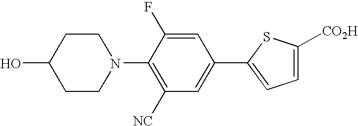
C1(N2CCC(O)CC2)=C([NC])C=C(C2=CC=C([CO2H])S2)C=C1F
